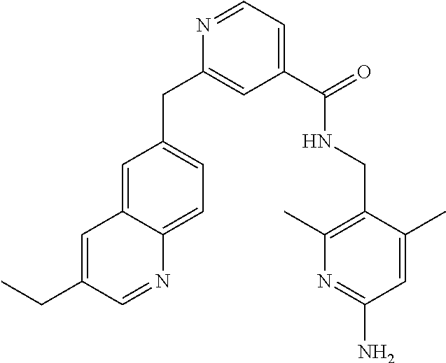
N1=CC=C(C(=O)NCC2=C(C)N=C(N)C=C2C)C=C1CC1=CC=C2C(=C1)C=C(CC)C=N2
